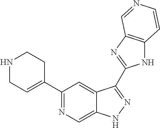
C1(C2=NC=C3C(=C2)C(C2=NC4=C(N2)C=CN=C4)=NN3)=CCNCC1
